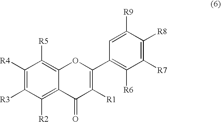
C1([R3])=C([R4])C([R5])=C2C(=C1[R2])C(=O)C([R1])=C(C1=C([R6])C([R7])=C([R8])C([R9])=C1)O2
